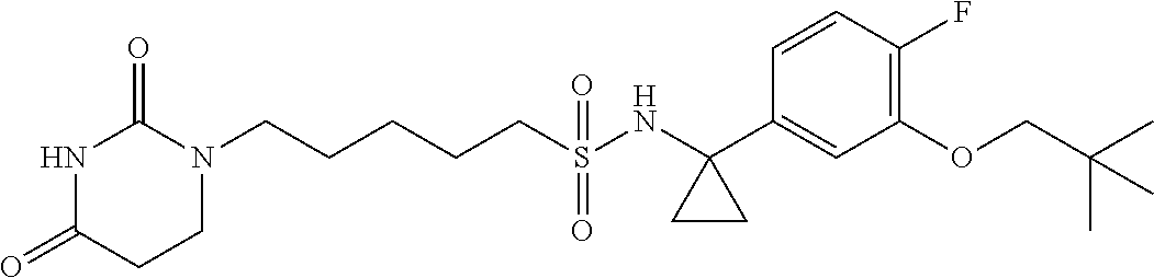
N1C(=O)CCN(CCCCCS(NC2(C3=CC(OCC(C)(C)C)=C(F)C=C3)CC2)(=O)=O)C1=O
